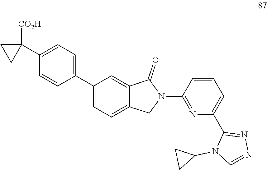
C1(C2([CO2H])CC2)=CC=C(C2=CC=C3C(=C2)C(=O)N(C2=NC(C4=NN=CN4C4CC4)=CC=C2)C3)C=C1
